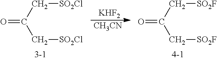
O=C(C[SO2F])C[SO2F].O=C(C[SO2Cl])C[SO2Cl].[KHF2].[CH3CN]
